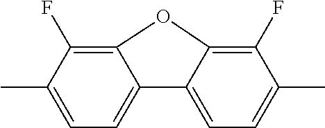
C1(F)=C2C(=CC=C1C)C1=CC=C(C)C(F)=C1O2
